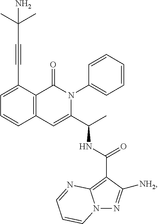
C1=C(C#CC(C)(C)N)C2=C(C=C1)C=C(C(C)NC(C1=C3N(N=C1[NH2])C=CC=N3)=O)N(C1=CC=CC=C1)C2=O
